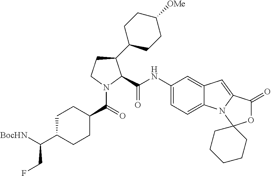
C1CN(C(=O)C2CCC(C([BocHN])CF)CC2)C(C(NC2=CC=C3C(=C2)C=C2N3C3(OC2=O)CCCCC3)=O)C1C1CCC([OMe])CC1
